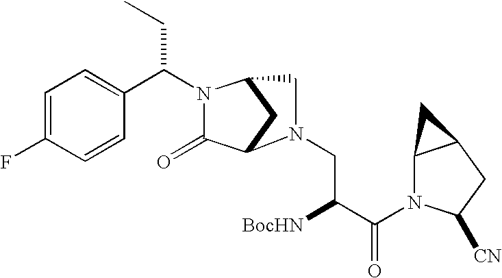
C(N1C(=O)C2CC1CN2CC([BocHN])C(=O)N1C2C(CC1[CN])C2)(C1=CC=C(F)C=C1)CC
